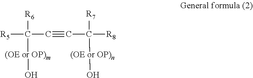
[R5]C(C#CC([R8])([R7])[(OE or OP)n]O)([R6])[(OE or OP)m]O
